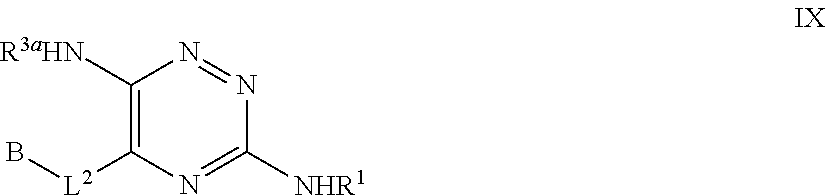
C1([R3aHN])=C([L2]B)N=C([NHR1])N=N1
